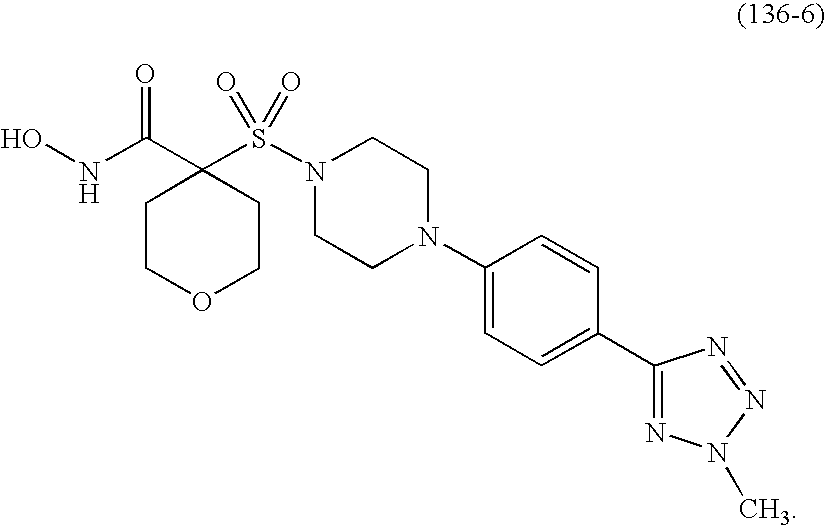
C1(N2CCN(S(C3(C(=O)NO)CCOCC3)(=O)=O)CC2)=CC=C(C2=NN(C)N=N2)C=C1
